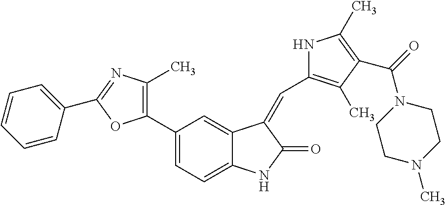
C1(C2=C(C)N=C(C3=CC=CC=C3)O2)=CC=C2C(=C1)C(=CC1=C(C)C(C(=O)N3CCN(C)CC3)=C(C)N1)C(=O)N2
